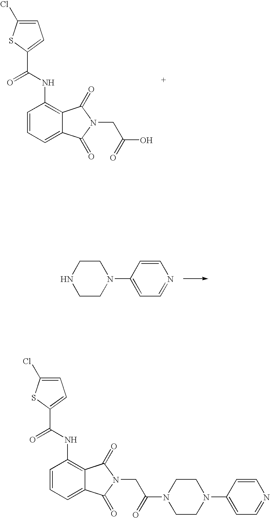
C1=C(Cl)SC(C(NC2=C3C(=CC=C2)C(=O)N(CC(O)=O)C3=O)=O)=C1.C1CN(C2=CC=NC=C2)CCN1.C1=C(Cl)SC(C(NC2=C3C(=CC=C2)C(=O)N(CC(N2CCN(C4=CC=NC=C4)CC2)=O)C3=O)=O)=C1
